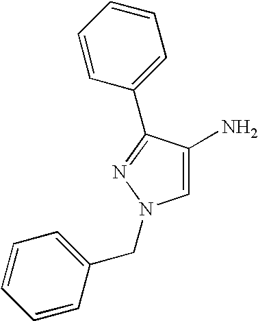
C1=C(N)C(C2=CC=CC=C2)=NN1CC1=CC=CC=C1
